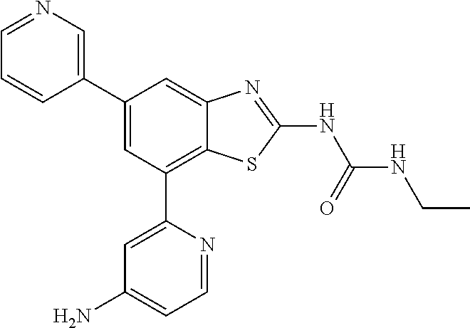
C1(C2=CN=CC=C2)=CC(C2=CC(N)=CC=N2)=C2C(=C1)N=C(NC(NCC)=O)S2
